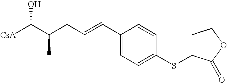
[CsA]C(C(CC=CC1=CC=C(SC2CCOC2=O)C=C1)C)O
